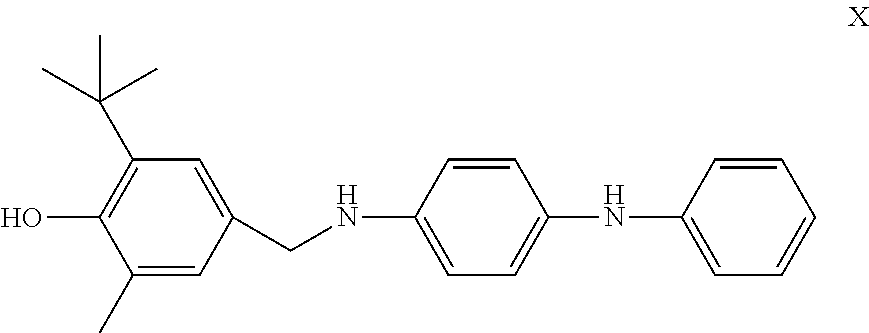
C1(C)=CC(CNC2=CC=C(NC3=CC=CC=C3)C=C2)=CC(C(C)(C)C)=C1O
